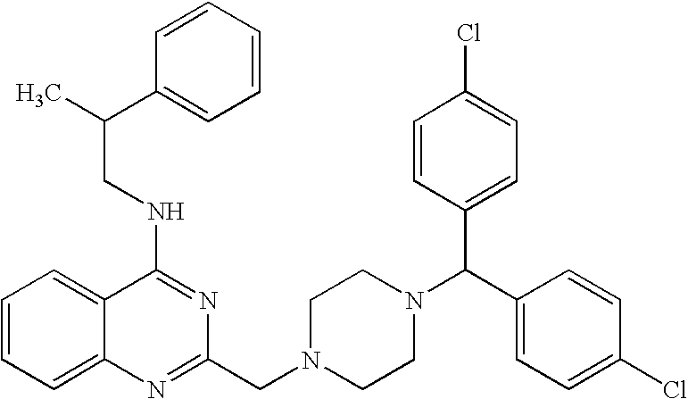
C1=CC=C2C(=C1)C(NCC(C)C1=CC=CC=C1)=NC(CN1CCN(C(C3=CC=C(Cl)C=C3)C3=CC=C(Cl)C=C3)CC1)=N2
